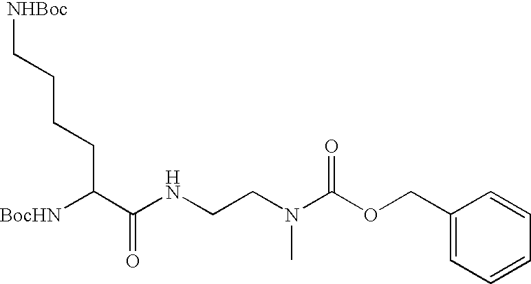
[BocHN]C(C(NCCN(C)C(OCC1=CC=CC=C1)=O)=O)CCCC[NHBoc]
